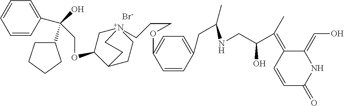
[Br-].C(OC1C[N+]2(CCCOC3=CC=C(CC(C)NCC(C(=C4C(=CO)NC(=O)C=C4)C)O)C=C3)CCC1CC2)C(C1=CC=CC=C1)(O)C1CCCC1
